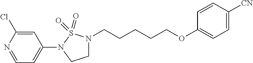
C1(N2CCN(CCCCCOC3=CC=C([CN])C=C3)S2(=O)=O)=CC=NC(Cl)=C1
